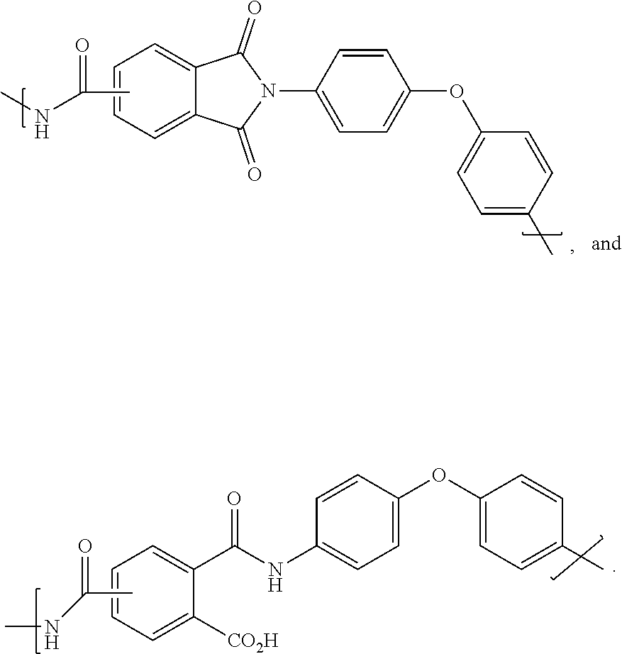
C1=CC=C2C(=C1)C(=O)N(C1=CC=C(OC3=CC=C(C)C=C3)C=C1)C2=O.CC(=O)NC.CNC(C)=O.C1=CC=C([CO2H])C(C(NC2=CC=C(OC3=CC=C(C)C=C3)C=C2)=O)=C1
